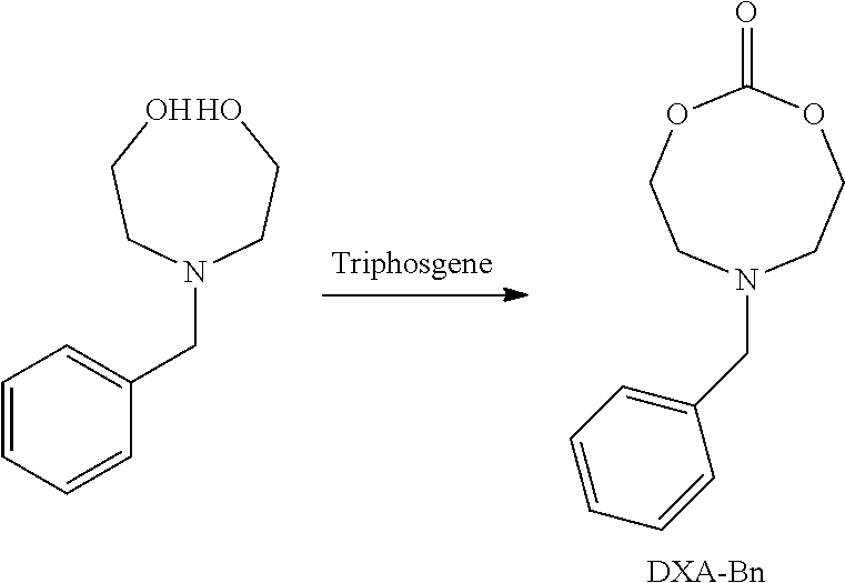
O=C1OCCN(CC2=CC=CC=C2)CCO1.[DXA-Bn].OCCN(CCO)CC1=CC=CC=C1
